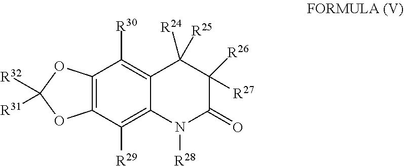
C12=C(OC([R32])([R31])O1)C([R30])=C1C(=C2[R29])N([R28])C(=O)C([R26])([R27])C1([R24])[R25]
